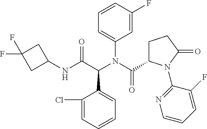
C1=CC=C(Cl)C(C(C(NC2CC(F)(F)C2)=O)N(C(C2CCC(=O)N2C2=NC=CC=C2F)=O)C2=CC=CC(F)=C2)=C1
